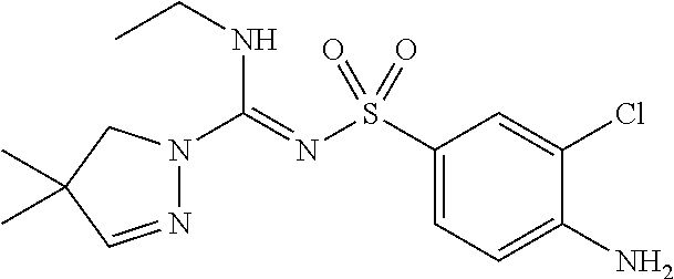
C1(S(N=C(NCC)N2N=CC(C)(C)C2)(=O)=O)=CC=C(N)C(Cl)=C1
